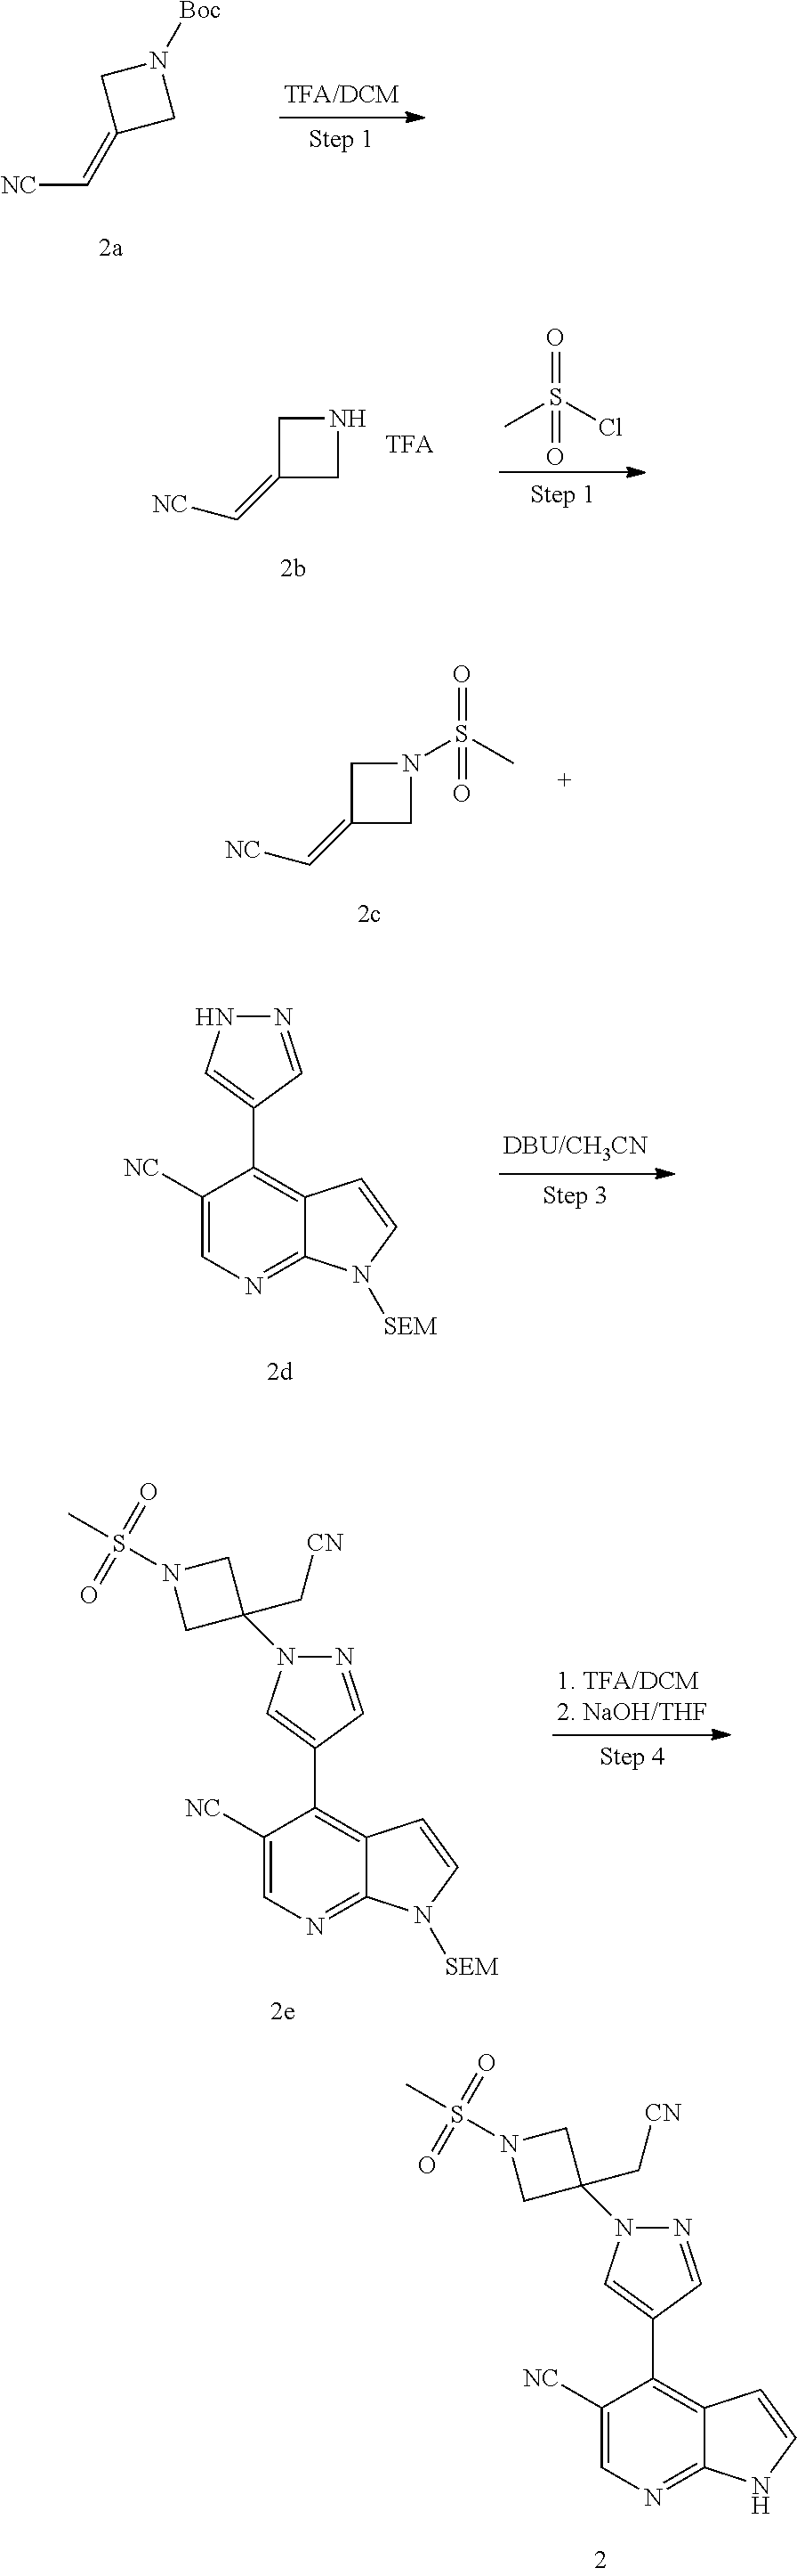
C1(=C[NC])CN([Boc])C1.N1CC(=C[NC])C1.CS(Cl)(=O)=O.C1C(=C[NC])CN1S(C)(=O)=O.C1([NC])=CN=C2C(=C1C1=CNN=C1)C=CN2[SEM].C1([NC])=CN=C2C(=C1C1=CN(C3(C[CN])CN(S(C)(=O)=O)C3)N=C1)C=CN2[SEM].C1([NC])=CN=C2C(=C1C1=CN(C3(C[CN])CN(S(C)(=O)=O)C3)N=C1)C=CN2
